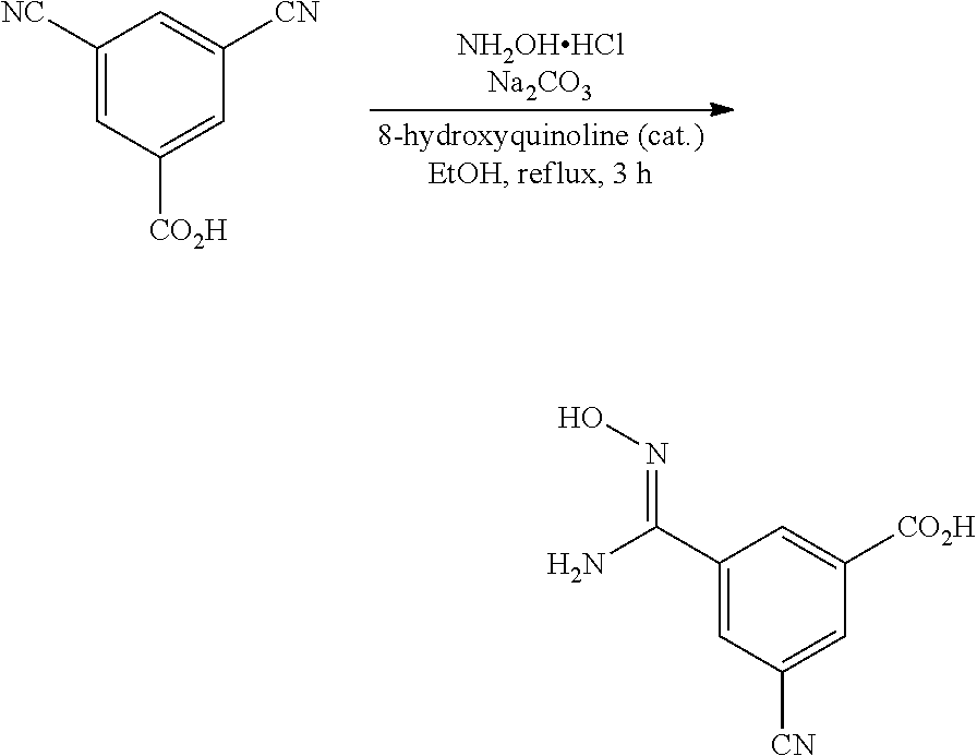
C1([NC])=CC([CO2H])=CC([CN])=C1.C1(C(N)=NO)=CC([CN])=CC([CO2H])=C1
